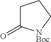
C1C(=O)[NBoc]CC1
